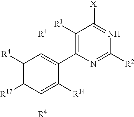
C1([R4])=C([R17])C([R4])=C([R14])C(C2=C([R1])C(=[X])=NC([R2])=N2)=C1[R4]
